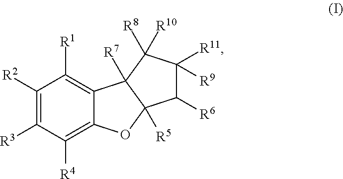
C1([R2])=C([R3])C([R4])=C2C(=C1[R1])C1([R7])C([R5])(O2)C([R6])C([R11])([R9])C1([R8])[R10]
